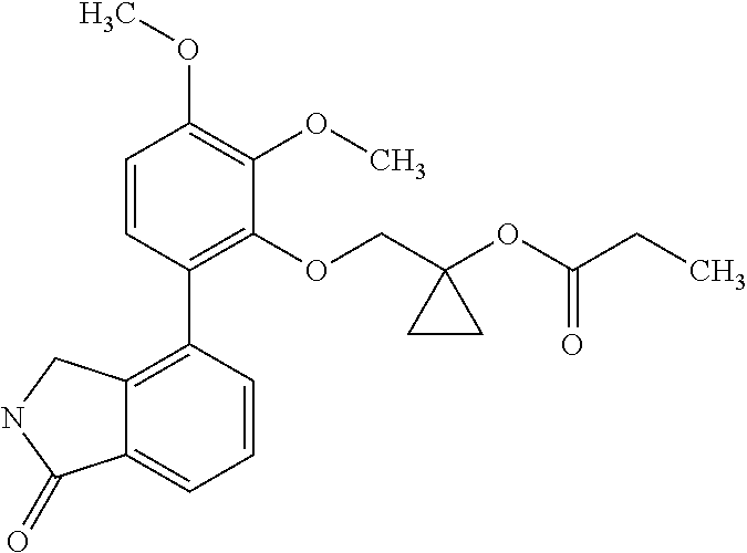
C1=CC(C2=C3C(=CC=C2)C(=O)NC3)=C(OCC2(OC(CC)=O)CC2)C(OC)=C1OC
